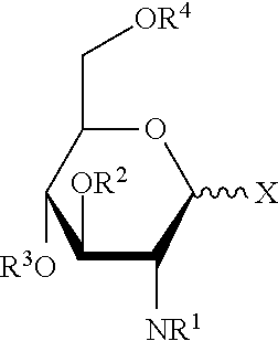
C1([OR2])C([NR1])C([X])OC(C[OR4])C1[R3O]
